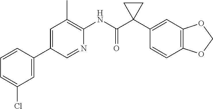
C1=C(C2=CC(Cl)=CC=C2)C=NC(NC(C2(C3=CC4=C(C=C3)OCO4)CC2)=O)=C1C
